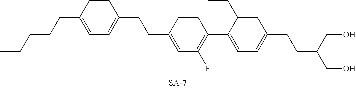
C(C(CO)CO)CC1=CC=C(C2=C(F)C=C(CCC3=CC=C(CCCCC)C=C3)C=C2)C(CC)=C1
